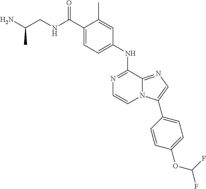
C1(C(NCC(N)C)=O)=CC=C(NC2=NC=CN3C2=NC=C3C2=CC=C(OC(F)F)C=C2)C=C1C
